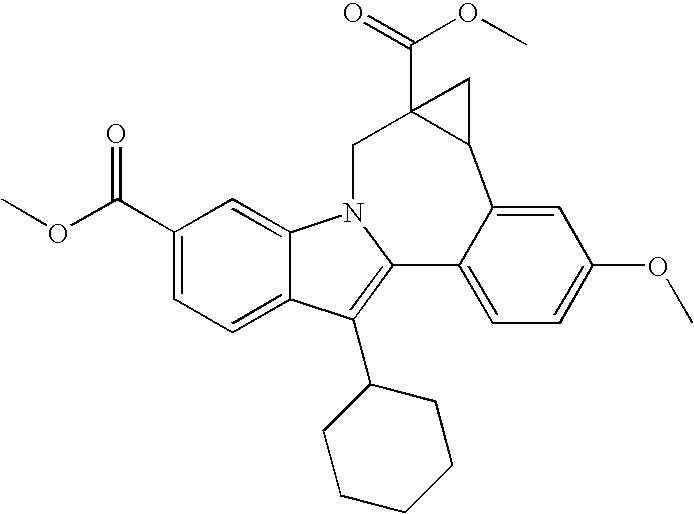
O(C)C(=O)C12C(C3=CC(OC)=CC=C3C3=C(C4CCCCC4)C4=CC=C(C(=O)OC)C=C4N3C1)C2
